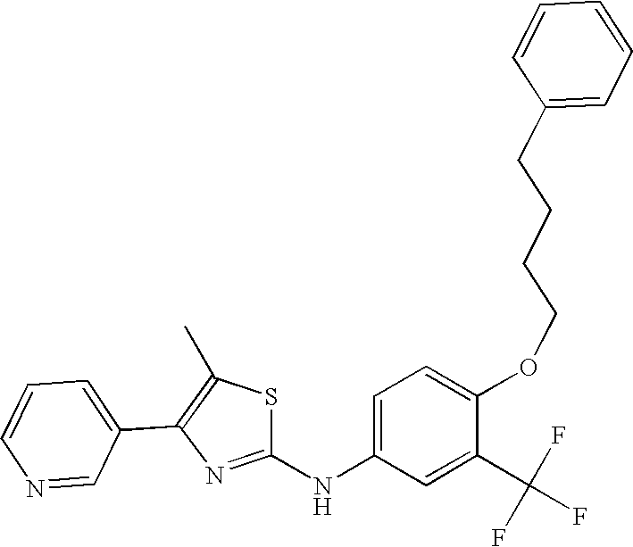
O(C1=CC=C(NC2=NC(C3=CC=CN=C3)=C(C)S2)C=C1C(F)(F)F)CCCCC1=CC=CC=C1
